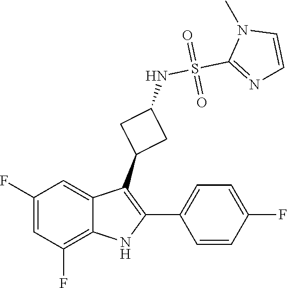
C1(F)=CC(F)=C2C(=C1)C(C1CC(NS(C3=NC=CN3C)(=O)=O)C1)=C(C1=CC=C(F)C=C1)N2
